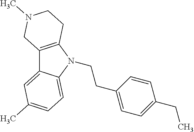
C12=C(N(CCC3=CC=C(CC)C=C3)C3=CC=C(C)C=C13)CCN(C)C2
